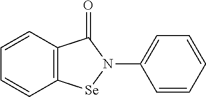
C1=CC=CC=C1N1C(=O)C2=C([Se]1)C=CC=C2
